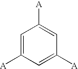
C1=C([A])C=C([A])C=C1[A]
